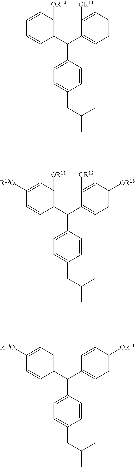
C1(C(C2=C([OR10])C=CC=C2)C2=CC=C(CC(C)C)C=C2)=CC=CC=C1[OR11].C1(C(C2=C([OR11])C=C([R10O])C=C2)C2=CC=C(CC(C)C)C=C2)=CC=C([OR13])C=C1[OR12].C1(C(C2=CC=C([R10O])C=C2)C2=CC=C(CC(C)C)C=C2)=CC=C([OR11])C=C1
